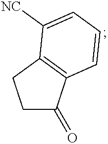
C1C(=O)C2=C(C1)C([NC])=CC=C2
